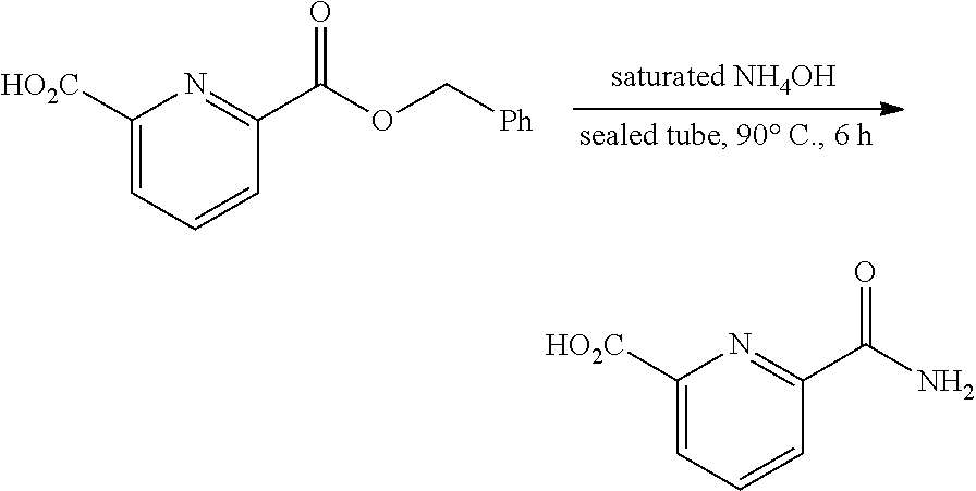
C1([HO2C])=CC=CC(C(=O)OC[Ph])=N1.C1([HO2C])=CC=CC(C(=O)N)=N1
